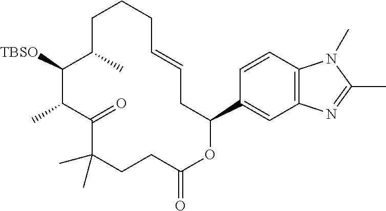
C1C(C)C([TBSO])C(C)C(=O)C(C)(C)CCC(=O)OC(C2=CC3=C(C=C2)N(C)C(C)=N3)CC=CCC1
